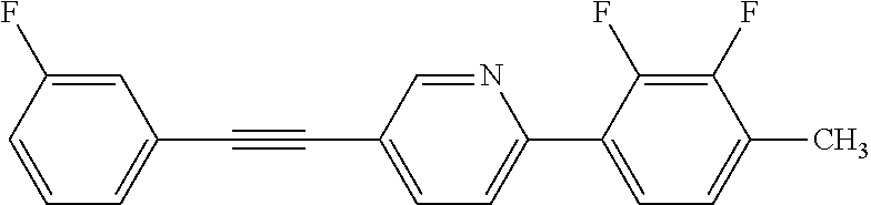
C1=C(F)C=CC=C1C#CC1=CC=C(C2=CC=C(C)C(F)=C2F)N=C1
